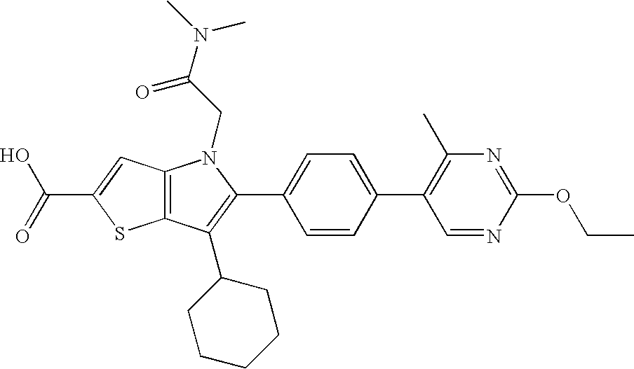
C(C1=CC2=C(S1)C(C1CCCCC1)=C(C1=CC=C(C3=C(C)N=C(OCC)N=C3)C=C1)N2CC(=O)N(C)C)(=O)O
